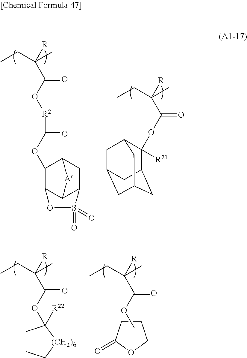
CCC(C)([R])C(O[R2]C(OC1C2C3C(CC1[A]3)S(=O)(=O)O2)=O)=O.CCC(C)([R])C(OC1([R21])C2CC3CC(CC1C3)C2)=O.CCC(C)([R])C(OC1([R22])CCC[(CH2)h]1)=O.C1CC(=O)OC1.CCC(C)([R])C(OC)=O
